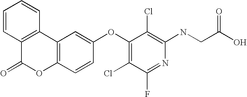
N(C1=C(Cl)C(OC2=CC3=C(C=C2)OC(=O)C2=C3C=CC=C2)=C(Cl)C(F)=N1)CC(O)=O
